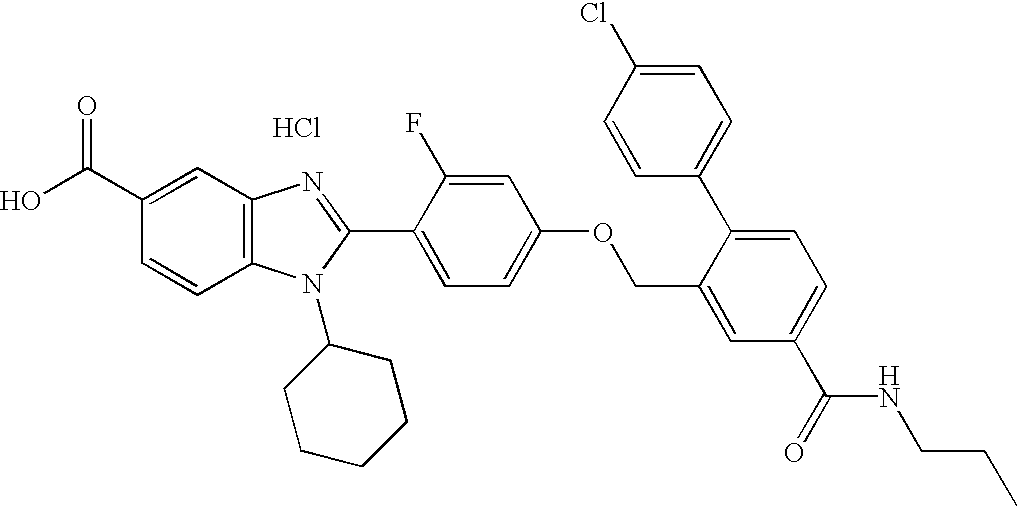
OC(C1=CC2=C(C=C1)N(C1CCCCC1)C(C1=CC=C(OCC3=CC(C(=O)NCCC)=CC=C3C3=CC=C(Cl)C=C3)C=C1F)=N2)=O.Cl
